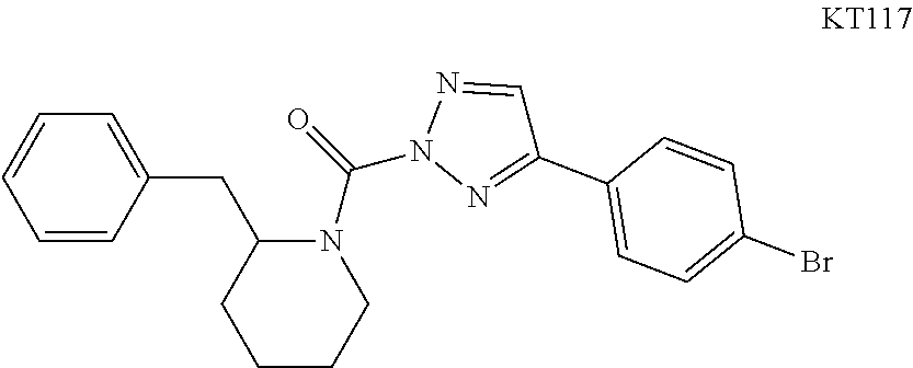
C1=CC(CC2CCCCN2C(N2N=C(C3=CC=C(Br)C=C3)C=N2)=O)=CC=C1
